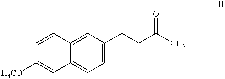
C1=C(CCC(C)=O)C=C2C(=C1)C=C([H3CO])C=C2
